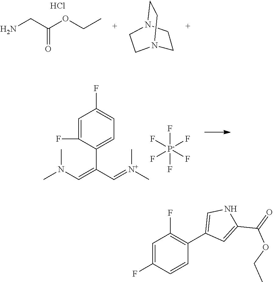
NCC(OCC)=O.Cl.C1CN2CCN1CC2.F[P-](F)(F)(F)(F)F.C1=C(F)C(C(=CN(C)C)C=[N+](C)C)=CC=C1F.C1=C(F)C=CC(C2=CNC(C(=O)OCC)=C2)=C1F
